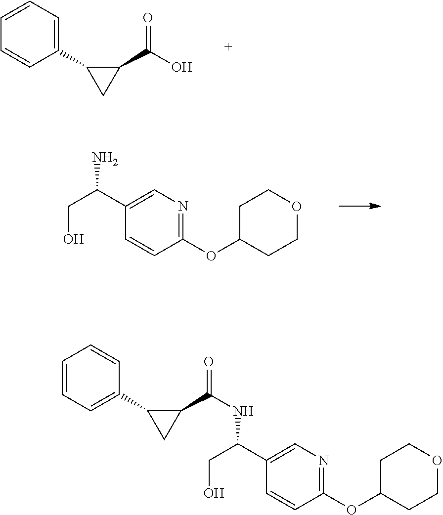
C1(OC2CCOCC2)=NC=C(C(CO)N)C=C1.C1=CC=C(C2C(C(O)=O)C2)C=C1.C1(OC2CCOCC2)=NC=C(C(CO)NC(C2C(C3=CC=CC=C3)C2)=O)C=C1
